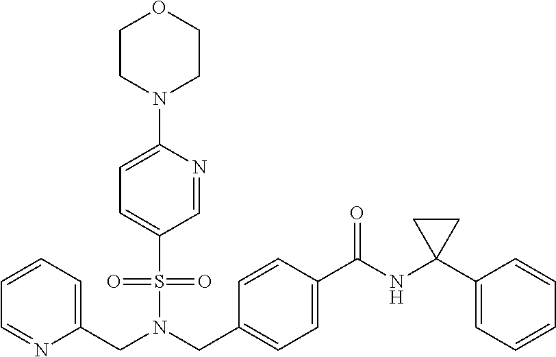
C1=CC=C(CN(CC2=CC=C(C(NC3(C4=CC=CC=C4)CC3)=O)C=C2)S(=O)(=O)C2=CC=C(N3CCOCC3)N=C2)N=C1
